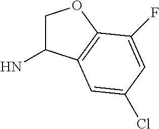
C1C(N)C2=C(O1)C(F)=CC(Cl)=C2
